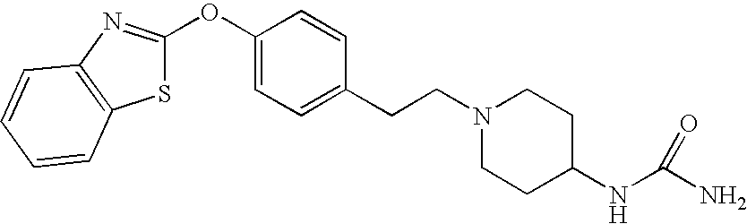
O(C1=CC=C(CCN2CCC(NC(N)=O)CC2)C=C1)C1=NC2=C(S1)C=CC=C2
